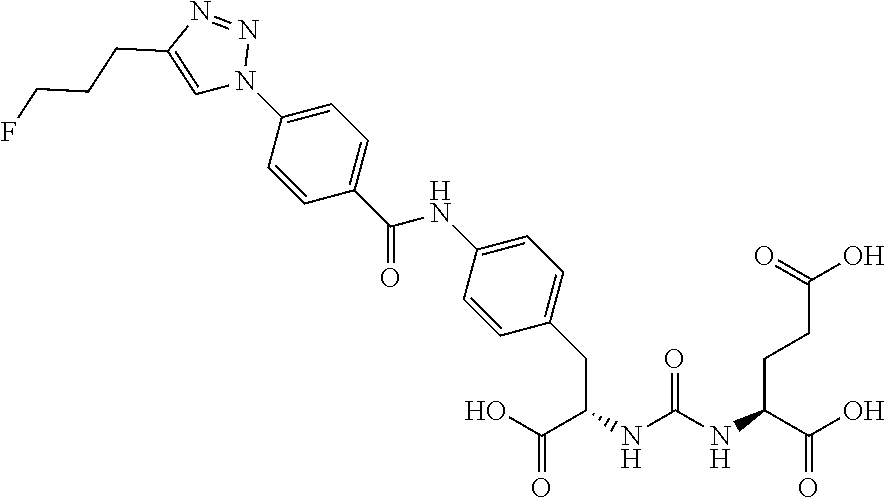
C(NC(NC(C(O)=O)CCC(=O)O)=O)(C(O)=O)CC1=CC=C(NC(C2=CC=C(N3C=C(CCCF)N=N3)C=C2)=O)C=C1
